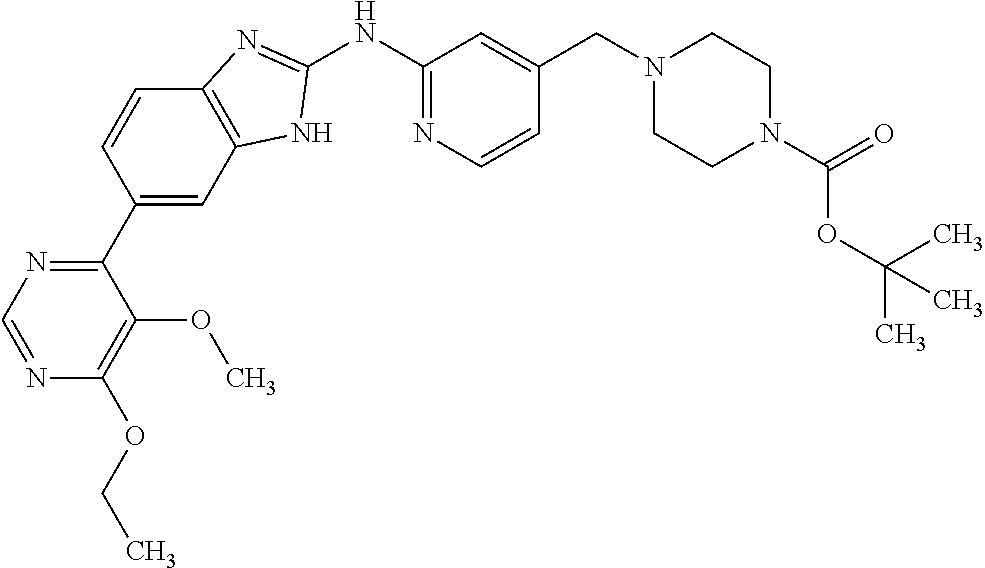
N1=CN=C(C2=CC3=C(C=C2)N=C(NC2=NC=CC(CN4CCN(C(=O)OC(C)(C)C)CC4)=C2)N3)C(OC)=C1OCC
